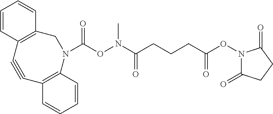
C(ON(C(CCCC(ON1C(=O)CCC1=O)=O)=O)C)(=O)N1C2=C(C=CC=C2)C#CC2=C(C1)C=CC=C2
